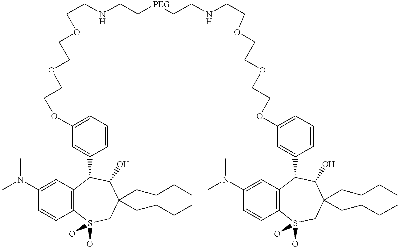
C12=C(C=C(N(C)C)C=C1)C(C1=CC(OCCOCCOCCNCC[PEG]CCNCCOCCOCCOC3=CC=CC(C4C5=C(C=CC(N(C)C)=C5)S(O)(O)CC(CCCC)(CCCC)C4O)=C3)=CC=C1)C(O)C(CCCC)(CCCC)CS2(O)O
